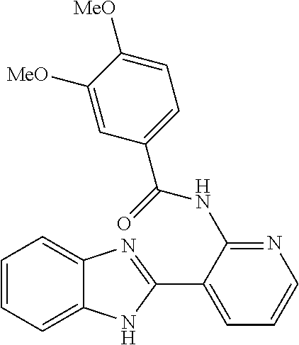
C1(C2=NC3=CC=CC=C3N2)=CC=CN=C1NC(C1=CC=C([MeO])C([MeO])=C1)=O
